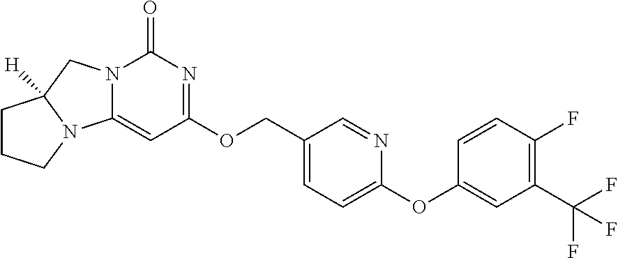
O(C1=CC=C(COC2=NC(=O)N3C(=C2)N2CCCC2([H])C3)C=N1)C1=CC(C(F)(F)F)=C(F)C=C1
